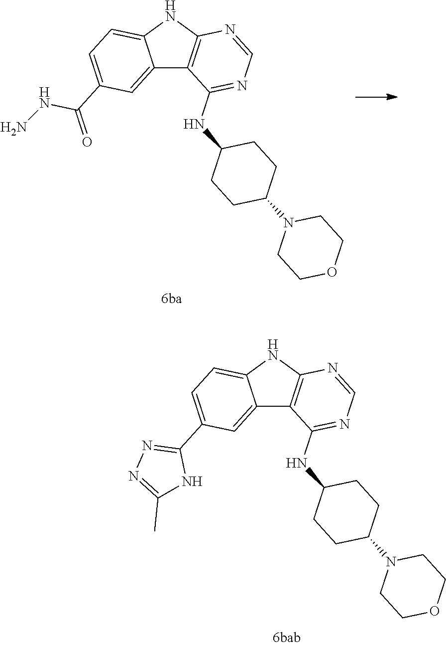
C12=CC(C(NN)=O)=CC=C1NC1=C2C(NC2CCC(N3CCOCC3)CC2)=NC=N1.C12=CC(C3=NN=C(C)N3)=CC=C1NC1=C2C(NC2CCC(N3CCOCC3)CC2)=NC=N1
